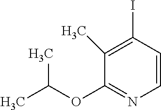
C1(OC(C)C)=NC=CC(I)=C1C
